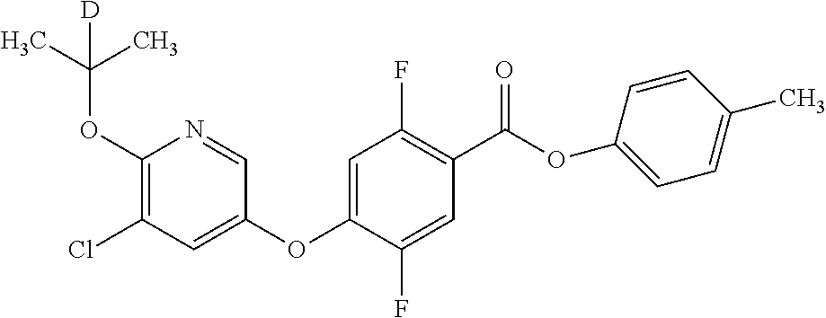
C1(OC(C)(C)[D])=C(Cl)C=C(OC2=CC(F)=C(C(=O)OC3=CC=C(C)C=C3)C=C2F)C=N1
